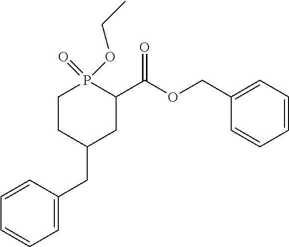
C1=CC(CC2CC(C(OCC3=CC=CC=C3)=O)P(OCC)(=O)CC2)=CC=C1
